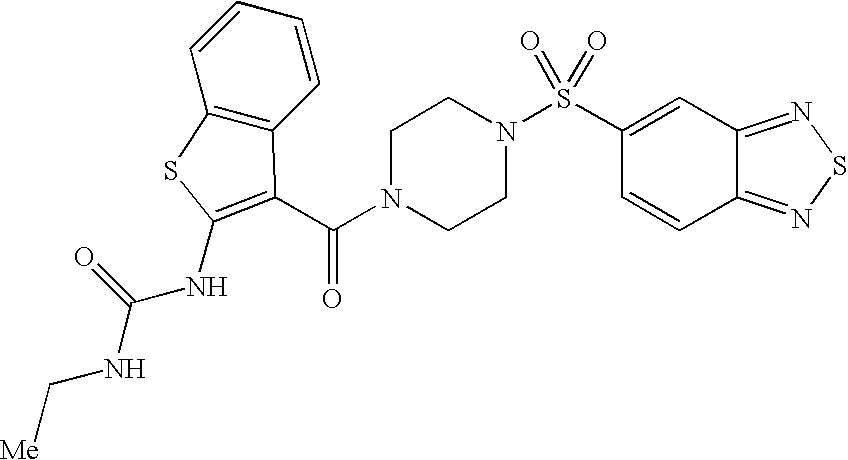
C1(S(N2CCN(C(=O)C3=C(NC(NC[Me])=O)SC4=C3C=CC=C4)CC2)(=O)=O)=CC2=NSN=C2C=C1
